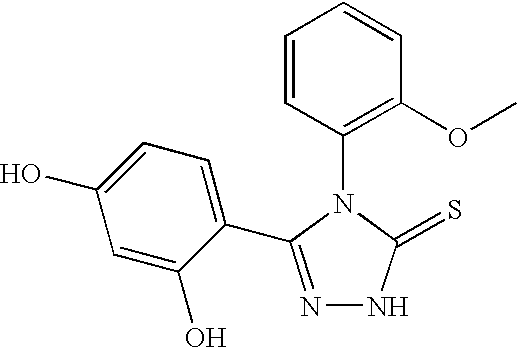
C1(N2C(=S)NN=C2C2=CC=C(O)C=C2O)=C(OC)C=CC=C1
